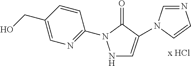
N1=CN(C2=CNN(C3=NC=C(CO)C=C3)C2=O)C=C1
